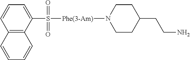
C1=CC=C(S(=O)(=O)[Phe(3-Am)]N2CCC(CCN)CC2)C2=C1C=CC=C2
